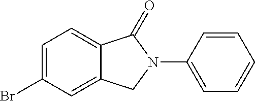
C1=C(Br)C=C2C(=C1)C(=O)N(C1=CC=CC=C1)C2
